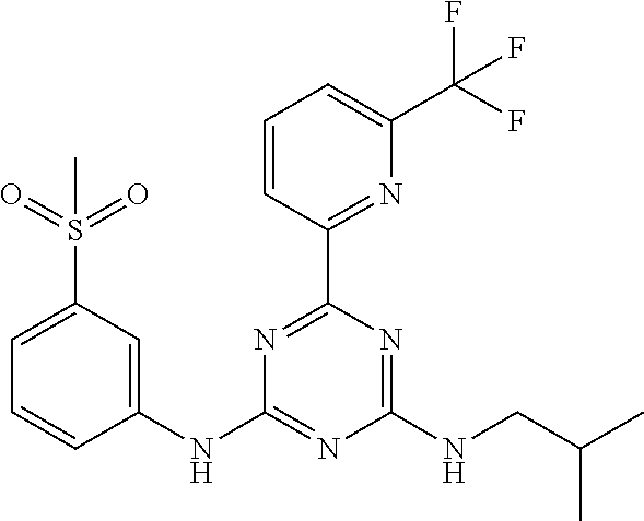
C1(NC2=NC(NCC(C)C)=NC(C3=NC(C(F)(F)F)=CC=C3)=N2)=CC(S(=O)(=O)C)=CC=C1
